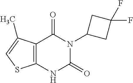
C12=C(NC(=O)N(C3CC(F)(F)C3)C1=O)SC=C2C
